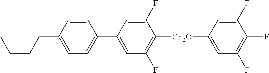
C(C1=CC=C(C2=CC(F)=C([CF2O]C3=CC(F)=C(F)C(F)=C3)C(F)=C2)C=C1)CCC
